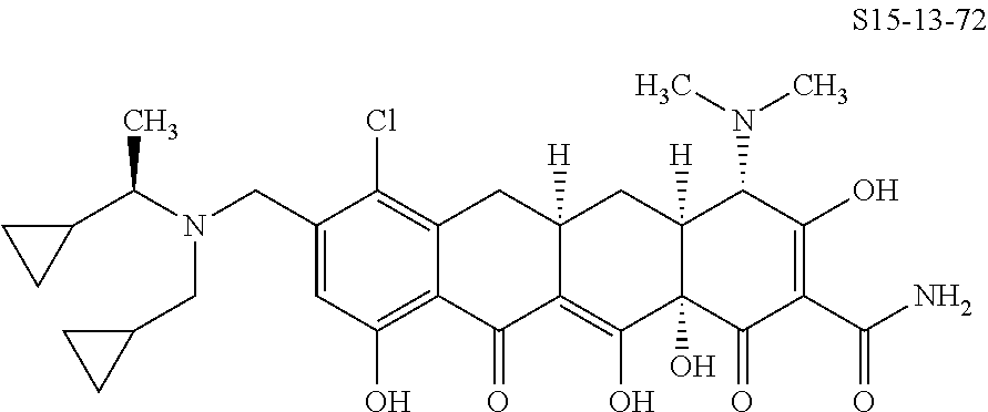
C(C1=CC(O)=C2C(=C1Cl)CC1([H])C(=C(O)C3(O)C([H])(C1)C(N(C)C)C(O)=C(C(N)=O)C3=O)C2=O)N(C(C1CC1)C)CC1CC1
